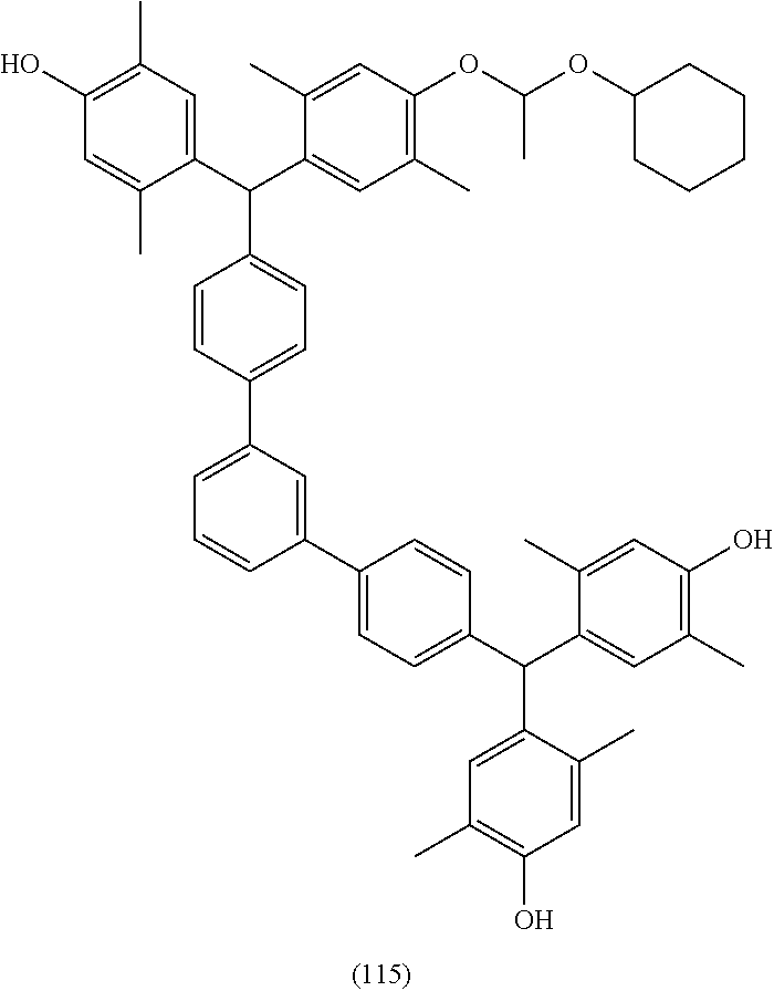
C1(C(C2=CC(C)=C(OC(OC3CCCCC3)C)C=C2C)C2=CC=C(C3=CC=CC(C4=CC=C(C(C5=CC(C)=C(O)C=C5C)C5=CC(C)=C(O)C=C5C)C=C4)=C3)C=C2)=CC(C)=C(O)C=C1C
